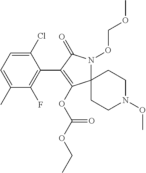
C12(N(OCOC)C(=O)C(C3=C(F)C(C)=CC=C3Cl)=C1OC(=O)OCC)CCN(OC)CC2
